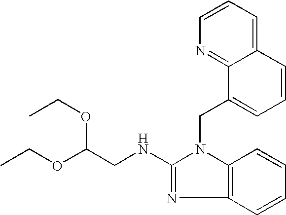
C12=CC=CN=C1C(CN1C(NCC(OCC)OCC)=NC3=C1C=CC=C3)=CC=C2
